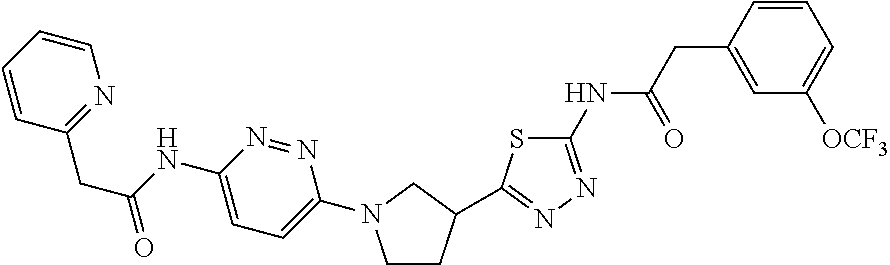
C1=CC(CC(=O)NC2=CC=C(N3CCC(C4=NN=C(NC(CC5=CC([OCF3])=CC=C5)=O)S4)C3)N=N2)=NC=C1
